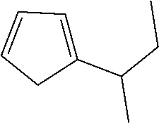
C1(C(CC)C)=CC=CC1
